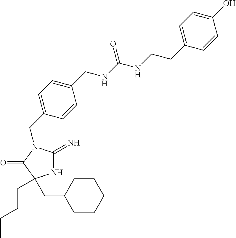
N1C(=N)N(CC2=CC=C(CNC(NCCC3=CC=C(O)C=C3)=O)C=C2)C(=O)C1(CC1CCCCC1)CCCC
